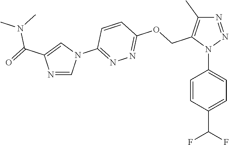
N1=NN(C2=CC=C(C(F)F)C=C2)C(COC2=NN=C(N3C=C(C(=O)N(C)C)N=C3)C=C2)=C1C
